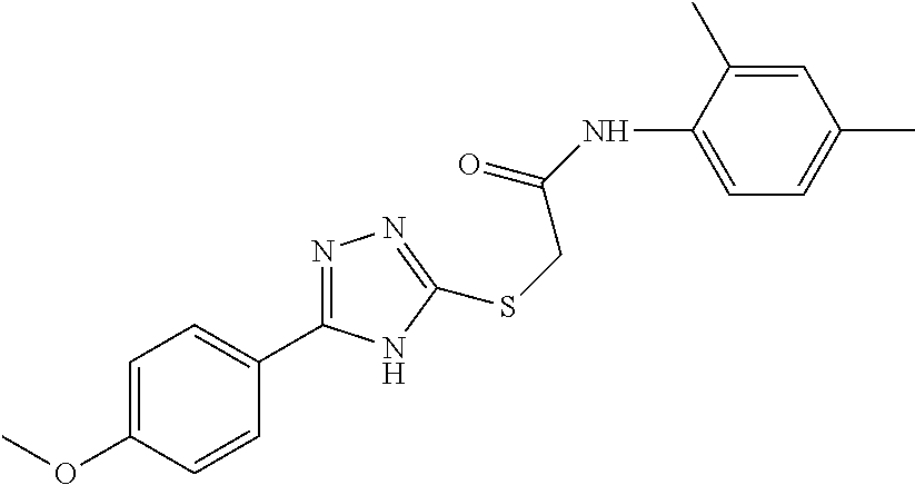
C1=C(NC(=O)CSC2=NN=C(C3=CC=C(OC)C=C3)N2)C(C)=CC(C)=C1
